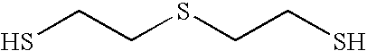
SCCSCCS
